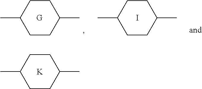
CC1CCC(C)CC1.[K].CC1CCC(C)CC1.[G].CC1CCC(C)CC1.I
